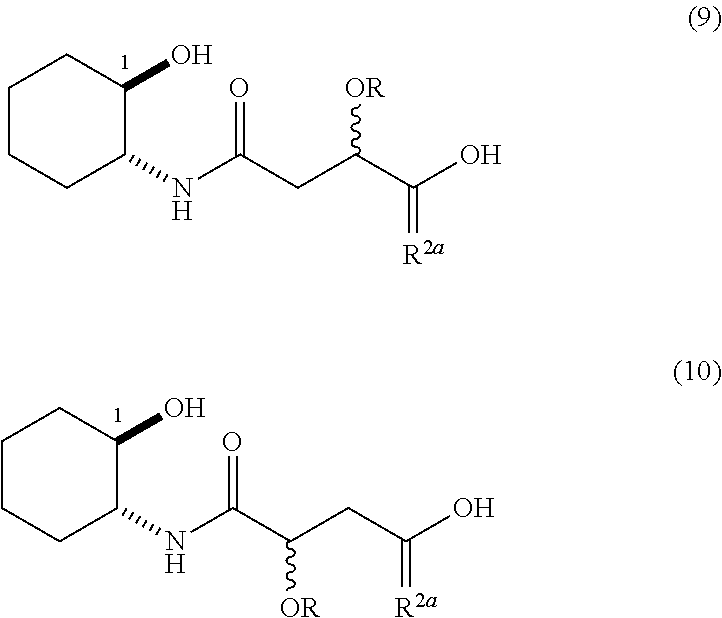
OC1CCCCC1NC(CC(C(O)=[R2a])[OR])=O.OC1CCCCC1NC(=O)C(CC(O)=[R2a])[OR]
